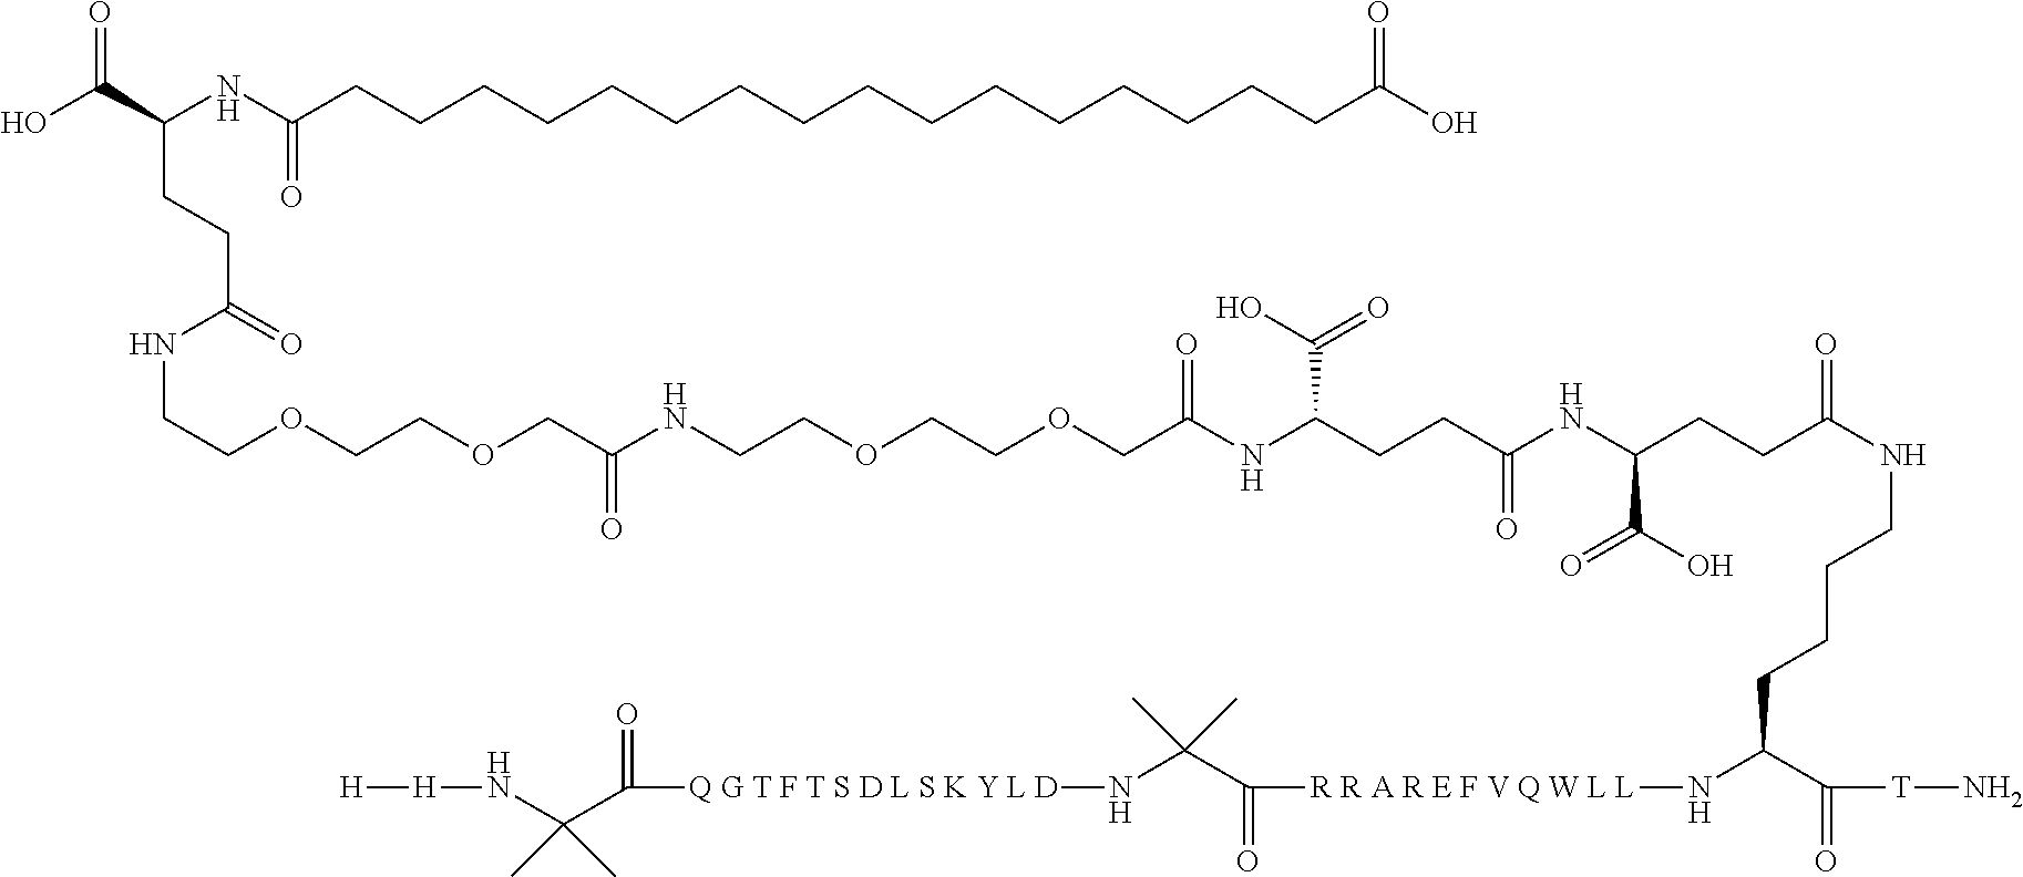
O(CCOCC(NCCOCCOCC(NC(CCC(NC(CCC(NCCCCC(C([T]N)=O)N[R R A R E F V Q W L L]C(C(N[Q G T F T S D L S K Y L D]C(C(N[H][H])(C)C)=O)(C)C)=O)=O)C(=O)O)=O)C(=O)O)=O)=O)CCNC(CCC(NC(CCCCCCCCCCCCCCCCC(O)=O)=O)C(O)=O)=O
